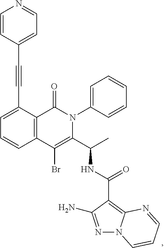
C1(C#CC2=CC=NC=C2)=CC=CC2=C1C(=O)N(C1=CC=CC=C1)C(C(C)NC(C1=C3N(N=C1N)C=CC=N3)=O)=C2Br
